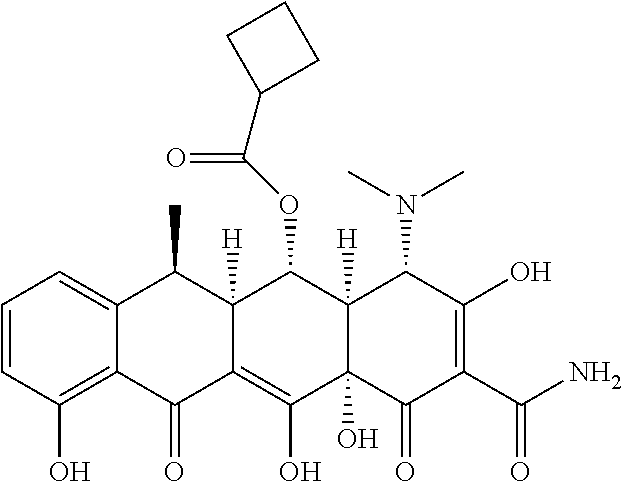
C1=CC(O)=C2C(=C1)C(C)C1([H])C(=C(O)C3(O)C([H])(C1OC(=O)C1CCC1)C(N(C)C)C(O)=C(C(N)=O)C3=O)C2=O
